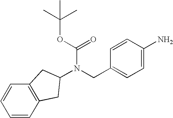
C1=CC2=C(C=C1)CC(N(CC1=CC=C(N)C=C1)C(=O)OC(C)(C)C)C2
